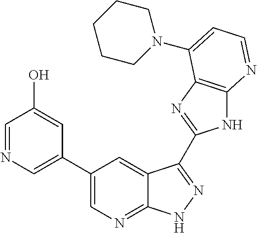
C1(C2=CN=CC(O)=C2)=CN=C2C(=C1)C(C1=NC3=C(N1)N=CC=C3N1CCCCC1)=NN2
